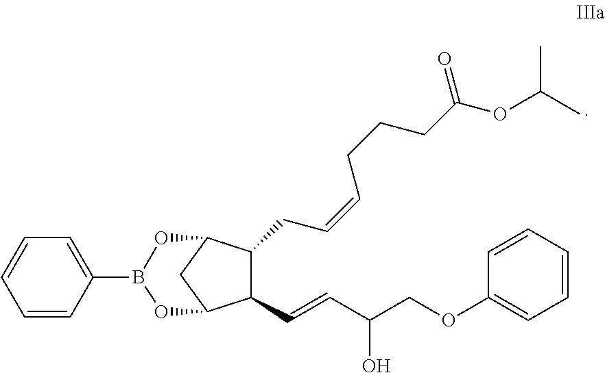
C1(C=CC(COC2=CC=CC=C2)O)C(CC=CCCCC(OC(C)C)=O)C2CC1OB(C1=CC=CC=C1)O2
